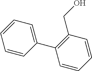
C1=CC(C2=C(CO)C=CC=C2)=CC=C1
